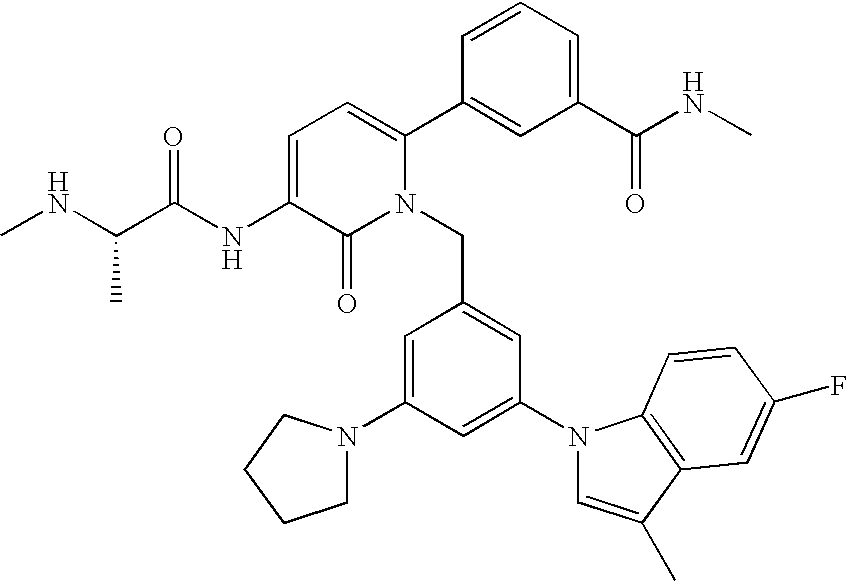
C1=C(NC(C(NC)C)=O)C(=O)N(CC2=CC(N3C=C(C)C4=C3C=CC(F)=C4)=CC(N3CCCC3)=C2)C(C2=CC(C(NC)=O)=CC=C2)=C1
